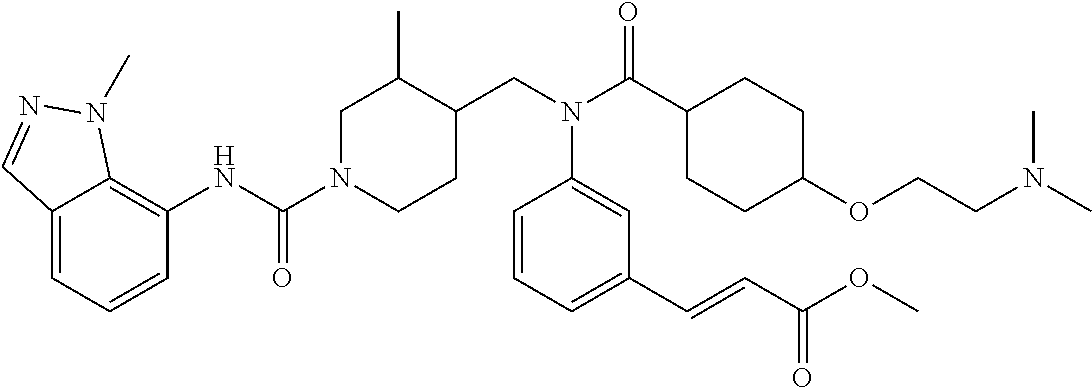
N1(C(=O)NC2=C3C(=CC=C2)C=NN3C)CCC(CN(C(C2CCC(OCCN(C)C)CC2)=O)C2=CC(C=CC(OC)=O)=CC=C2)C(C)C1
